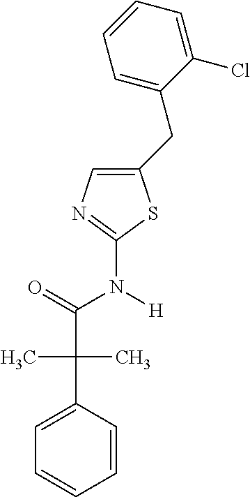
C1=CC(C(C)(C(N(C2=NC=C(CC3=CC=CC=C3Cl)S2)[H])=O)C)=CC=C1
